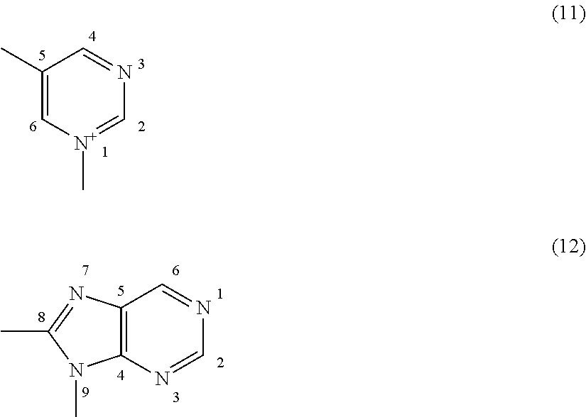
C1(C)=C[N+](C)=CN=C1.C12=C(N=CN=C1)N(C)C(C)=N2
